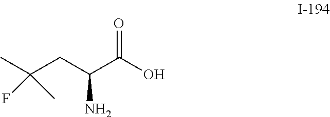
C(C(C(O)=O)N)C(C)(F)C
